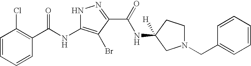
C1=CC=CC(C(NC2=C(Br)C(C(=O)NC3([H])CN(CC4=CC=CC=C4)CC3)=NN2)=O)=C1Cl
